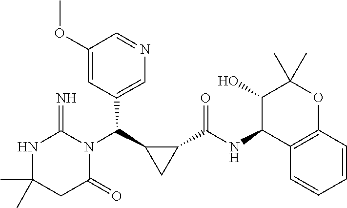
CC1(C)NC(=N)N(C(C2CC2C(NC2C3=C(OC(C)(C)C2O)C=CC=C3)=O)C2=CN=CC(OC)=C2)C(=O)C1
